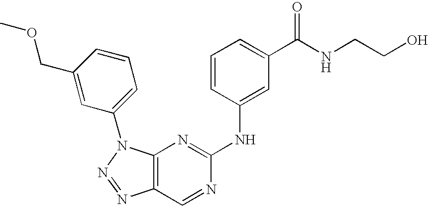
C12=C(N(C3=CC=CC(COC)=C3)N=N1)N=C(NC1=CC(C(NCCO)=O)=CC=C1)N=C2
